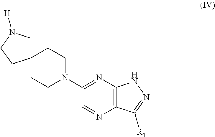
N1=C(N2CCC3(CC2)CN([H])CC3)C=NC2=C1NN=C2[R1]
